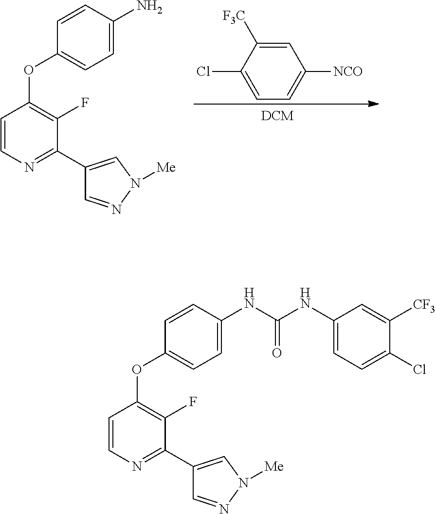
C1(Cl)=CC=C([NCO])C=C1[F3C].C1=CC(N)=CC=C1OC1=C(F)C(C2=CN([Me])N=C2)=NC=C1.C1=CC(NC(NC2=CC=C(Cl)C([CF3])=C2)=O)=CC=C1OC1=C(F)C(C2=CN([Me])N=C2)=NC=C1
